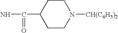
C1CN([CH(C6H5)2])CCC1C(N)=O
